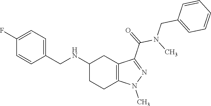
C1(NCC2=CC=C(F)C=C2)CCC2=C(C1)C(C(N(C)CC1=CC=CC=C1)=O)=NN2C
